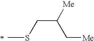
CSCC([Me])C[Me]
